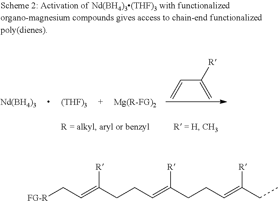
[Nd(BH4)3].[(THF)3].[Mg(R-FG)2].C=CC(=C)[R].[FG-R]CC=C(CCC=C(CCC=C(CC)[R])[R])[R]
